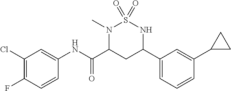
C1(Cl)=C(F)C=CC(NC(C2CC(C3=CC=CC(C4CC4)=C3)NS(=O)(=O)N2C)=O)=C1
